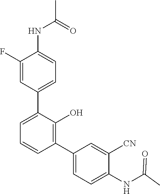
C1(F)=CC(C2=CC=CC(C3=CC=C(NC(C)=O)C([CN])=C3)=C2O)=CC=C1NC(=O)C
